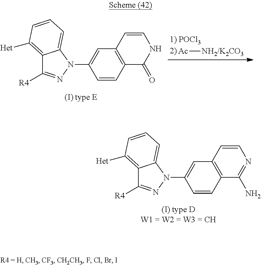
[Ac][NH2/K2CO3].C12=C([Het])C=CC=C1N(C1=CC3=C(C=C1)C(=O)NC=C3)N=C2[R4].C12=C([Het])C=CC=C1N(C1=CC3=C(C=C1)C(N)=NC=C3)N=C2[R4]
